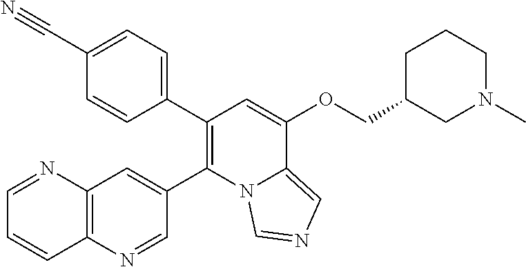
C1(C2=C(C3=CC=C(C#N)C=C3)C=C(OCC3CCCN(C)C3)C3=CN=CN23)=CC2=C(N=C1)C=CC=N2
